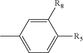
C1([R8])=CC(C)=CC=C1[R5]
